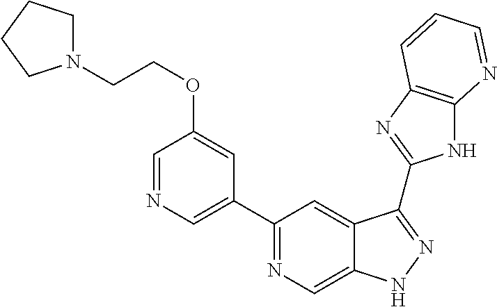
C1(C2=NC=C3C(=C2)C(C2=NC4=C(N2)N=CC=C4)=NN3)=CN=CC(OCCN2CCCC2)=C1
